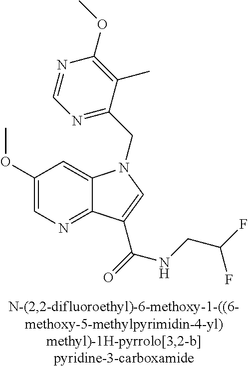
C1(OC)=CN=C2C(=C1)N(CC1=NC=NC(OC)=C1C)C=C2C(NCC(F)F)=O
